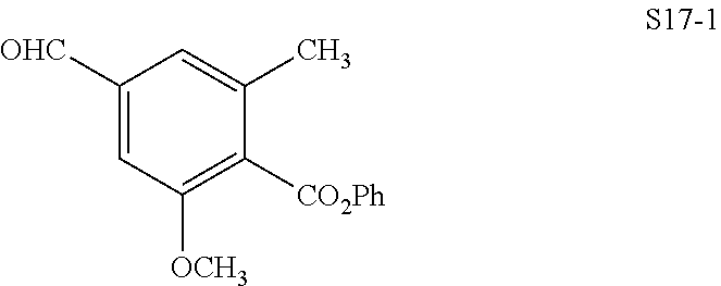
C1([OHC])=CC([OCH3])=C([CO2Ph])C(C)=C1
